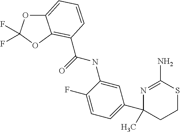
C1=C(F)C(NC(=O)C2=C3C(=CC=C2)OC(F)(F)O3)=CC(C2(C)N=C(N)SCC2)=C1
